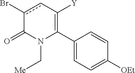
C1(C2=C([Y])cc(Br)C(=O)N2C[Me])=CC=C([OEt])C=C1
